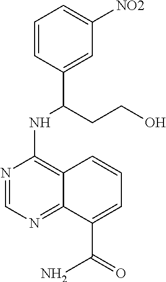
N1=CN=C2C(=C1NC(CCO)C1=CC([NO2])=CC=C1)C=CC=C2C(=O)N
